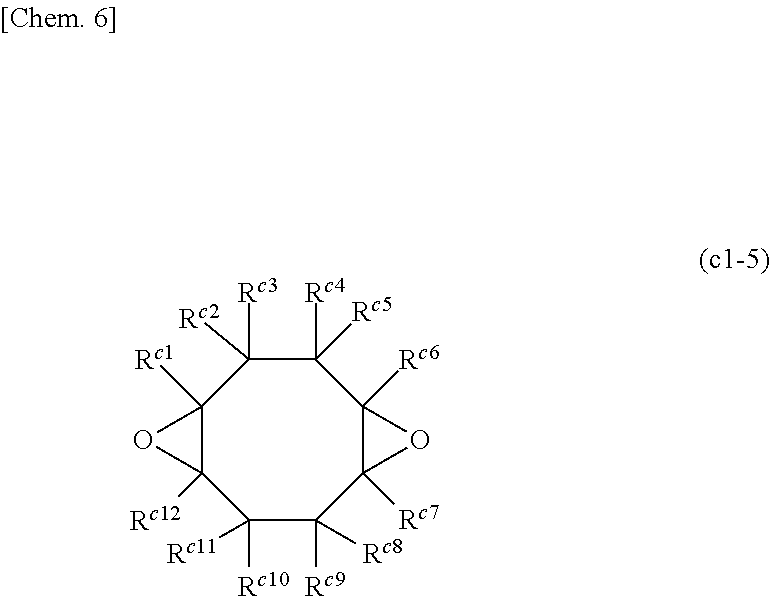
C12([Rc1])C([Rc12])(C([Rc10])([Rc11])C([Rc9])([Rc8])C3([Rc7])C([Rc6])(C([Rc4])([Rc5])C1([Rc3])[Rc2])O3)O2
